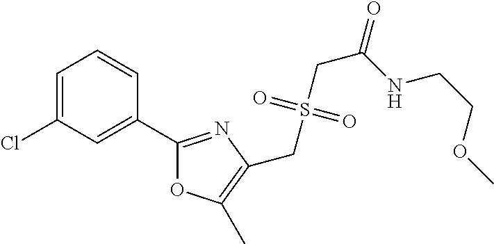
C1=C(Cl)C=C(C2=NC(CS(CC(=O)NCCOC)(=O)=O)=C(C)O2)C=C1
